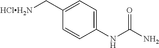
C1=CC(C[HClH2N])=CC=C1NC(N)=O
